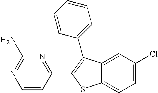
C12=CC=C(Cl)C=C1C(C1=CC=CC=C1)=C(C1=NC(N)=NC=C1)S2
